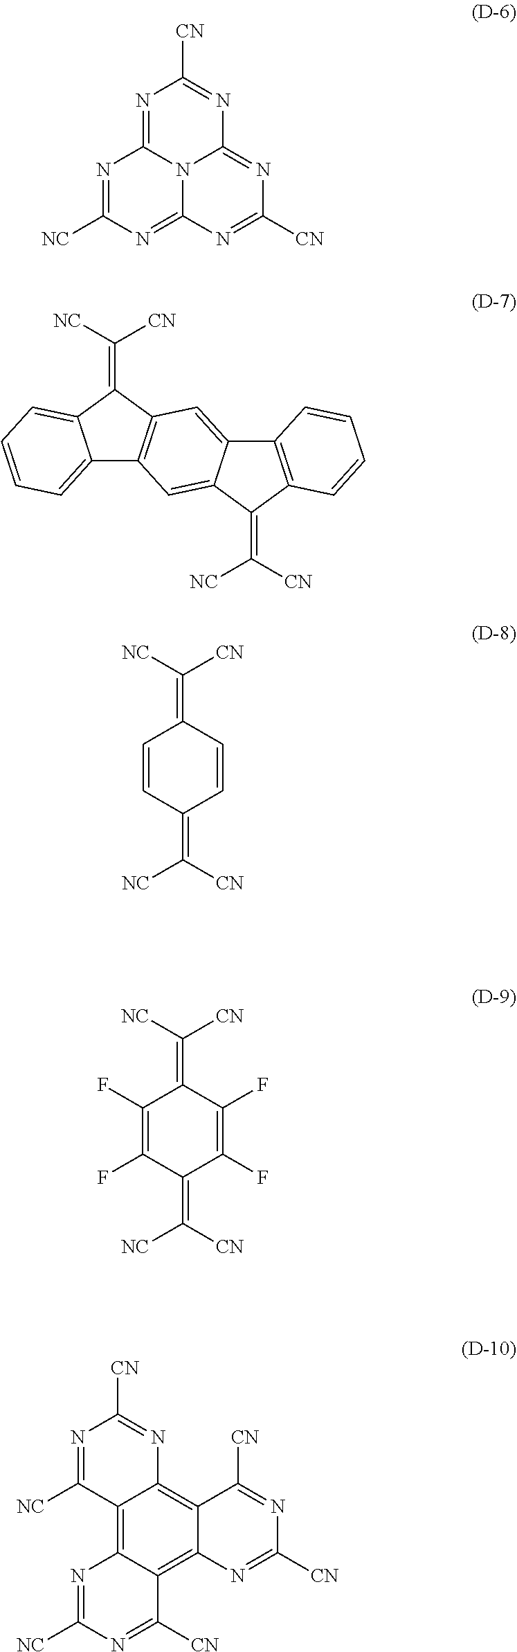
N1=C2N3C(=NC([CN])=NC3=NC([NC])=N2)N=C1[CN].C12=CC=CC=C1C(=C([NC])[CN])C1=C2C=C2C(=C1)C1=C(C2=C([CN])[NC])C=CC=C1.C1=CC(=C([NC])[CN])C=CC1=C([CN])[NC].C1(F)=C(F)C(=C([NC])[CN])C(F)=C(F)C1=C([CN])[NC].C12=C3C(=C4C(=C1N=C([CN])N=C2[NC])C([CN])=NC([CN])=N4)C([CN])=NC([NC])=N3
